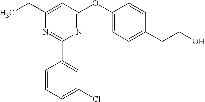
C1(C2=CC(Cl)=CC=C2)=NC(CC)=CC(OC2=CC=C(CCO)C=C2)=N1
